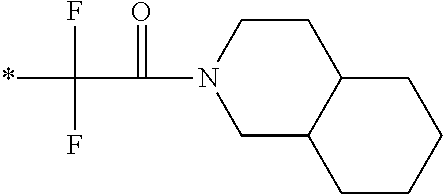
C1C2C(CCN1C(=O)C(F)(*)F)CCCC2
